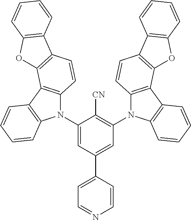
C1(N2C3=C(C4=C2C=CC=C4)C2=C(C=C3)C3=C(O2)C=CC=C3)=CC(C2=CC=NC=C2)=CC(N2C3=C(C4=C2C=CC=C4)C2=C(C=C3)C3=C(O2)C=CC=C3)=C1[CN]
